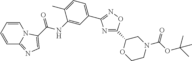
N1=C(C2OCCN(C(OC(C)(C)C)=O)C2)ON=C1C1=CC=C(C)C(NC(=O)C2=CN=C3C=CC=CN32)=C1
